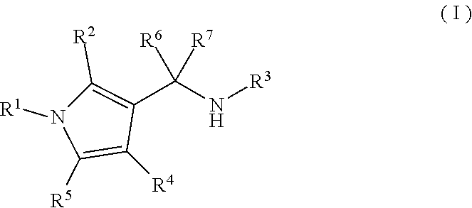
C1([R2])=C(C(N[R3])([R7])[R6])C([R4])=C([R5])N1[R1]
